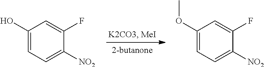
C1(O)=CC=C([NO2])C(F)=C1.C1(OC)=CC=C([NO2])C(F)=C1
